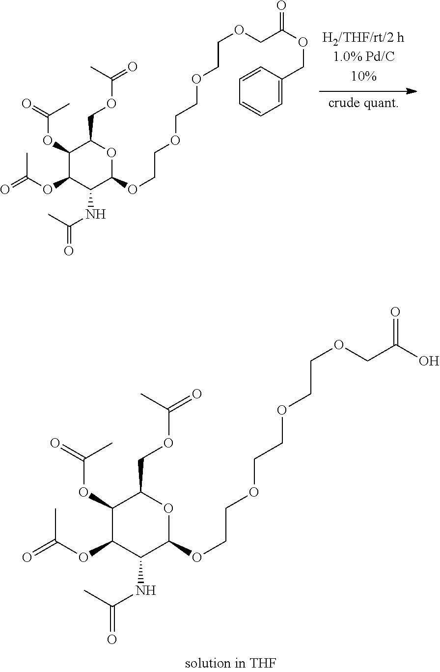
O(CCOCCOCCOCC(O)=O)C1OC(COC(C)=O)C(OC(=O)C)C(OC(=O)C)C1NC(C)=O.O(CCOCCOCCOCC(OCC1=CC=CC=C1)=O)C1OC(COC(C)=O)C(OC(=O)C)C(OC(=O)C)C1NC(C)=O
